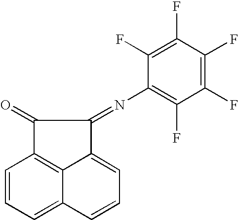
C1=CC=C2C3=C1C(=O)C(=NC1=C(F)C(F)=C(F)C(F)=C1F)C3=CC=C2
